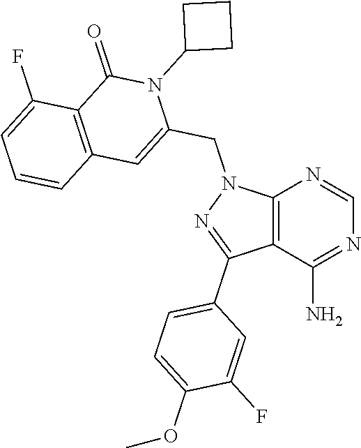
C12=C(C(N)=NC=N1)C(C1=CC=C(OC)C(F)=C1)=NN2CC1=CC2=C(C(=O)N1C1CCC1)C(F)=CC=C2
